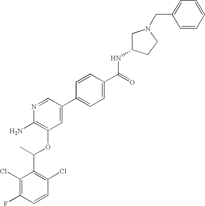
C1(Cl)=C(F)C=CC(Cl)=C1C(C)OC1=C(N)N=CC(C2=CC=C(C(=O)NC3CN(CC4=CC=CC=C4)CC3)C=C2)=C1
